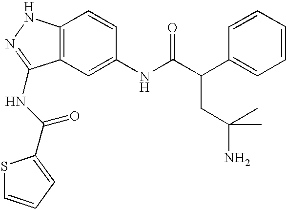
C12=C(C=C(NC(C(C3=CC=CC=C3)CC(N)(C)C)=O)C=C1)C(NC(=O)C1=CC=CS1)=NN2
